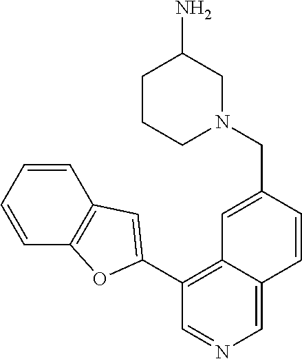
C1(C2=CC3=C(C=CC=C3)O2)=C2C(=CN=C1)C=CC(CN1CCCC(N)C1)=C2
